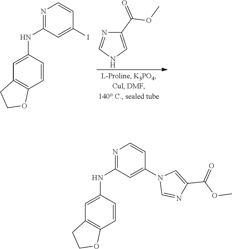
N1=CNC=C1C(=O)OC.N1=C(NC2=CC3=C(C=C2)OCC3)C=C(I)C=C1.N1=C(NC2=CC3=C(C=C2)OCC3)C=C(N2C=NC(C(OC)=O)=C2)C=C1
